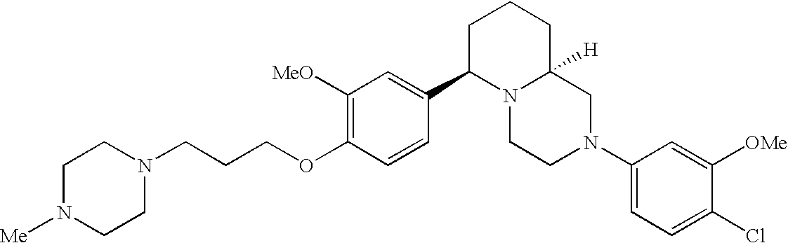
C1([MeO])=C(OCCCN2CCN([Me])CC2)C=CC(C2N3C([H])(CCC2)CN(C2=CC=C(Cl)C([OMe])=C2)CC3)=C1
